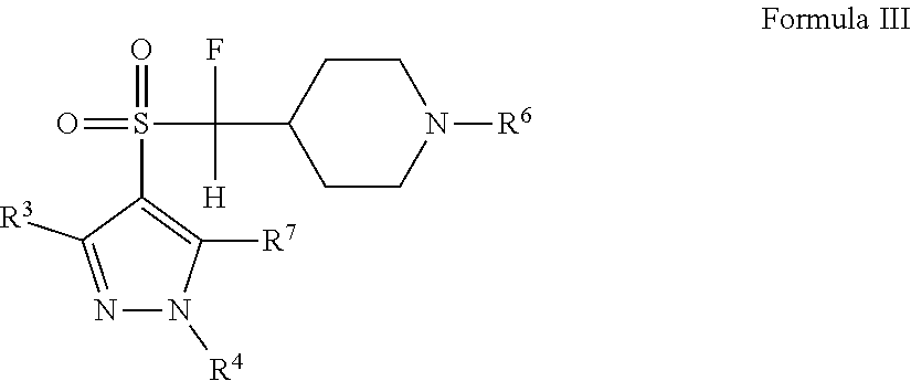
N1=C([R3])C(S(=O)(C(C2CCN([R6])CC2)(F)[H])=O)=C([R7])N1[R4]
